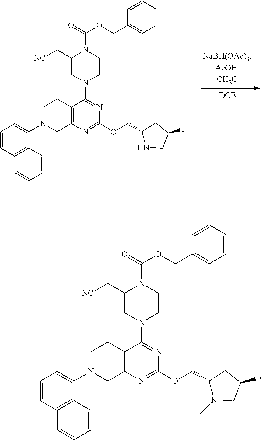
C1=CC2=C(C(N3CC4=C(CC3)C(N3CCN(C(=O)OCC5=CC=CC=C5)C(C[NC])C3)=NC(OCC3N(C)CC(F)C3)=N4)=C1)C=CC=C2.C1=CC2=C(C(N3CC4=C(CC3)C(N3CCN(C(=O)OCC5=CC=CC=C5)C(C[NC])C3)=NC(OCC3NCC(F)C3)=N4)=C1)C=CC=C2
